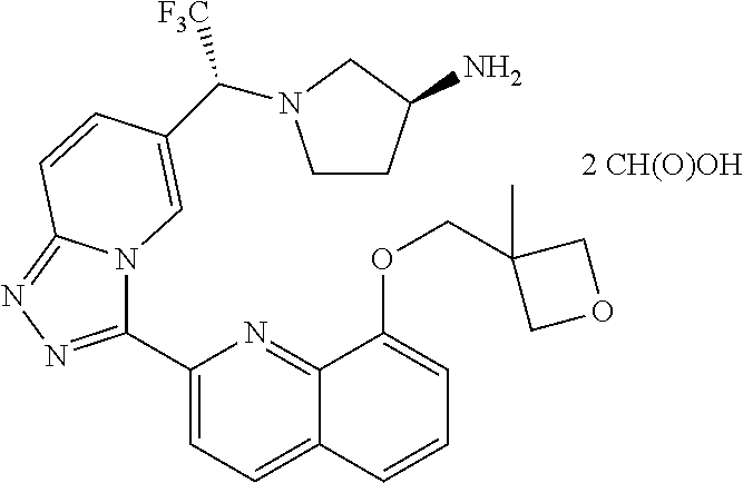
C1(C2=NN=C3N2C=C(C([F3C])N2CCC(N)C2)C=C3)=CC=C2C(=N1)C(OCC1(C)COC1)=CC=C2
